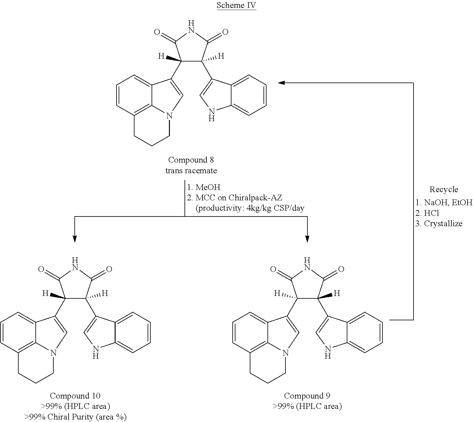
C1=CC2=C3C(=C1)C(C1([H])C(C4=CNC5=CC=CC=C54)([H])C(=O)NC1=O)=CN3CCC2.C1=CC2=C3C(=C1)C(C1([H])C(C4=CNC5=CC=CC=C54)([H])C(=O)NC1=O)=CN3CCC2.C1=CC2=C3C(=C1)C(C1([H])C(C4=CNC5=CC=CC=C54)([H])C(=O)NC1=O)=CN3CCC2
